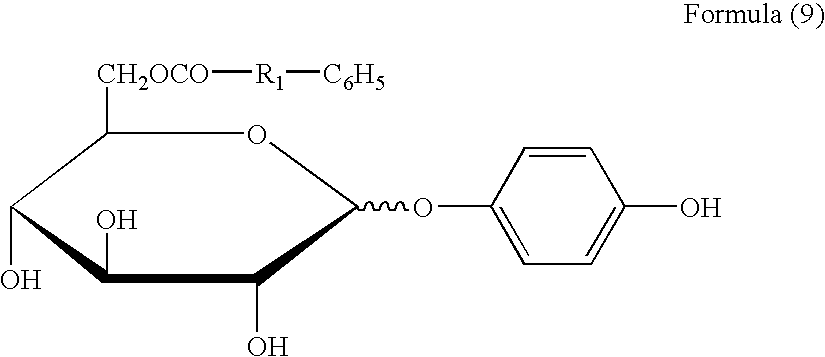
C1([CH2OCO][R1][C6H5])C(O)C(O)C(O)C(OC2=CC=C(O)C=C2)O1
